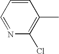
C1=CC=NC(Cl)=C1C
